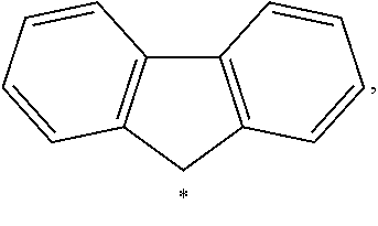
C12=C(C=CC=C1)CC1=C2C=CC=C1
